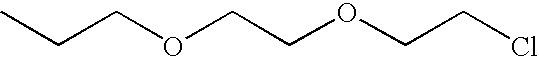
C(COCCOCCCl)C
